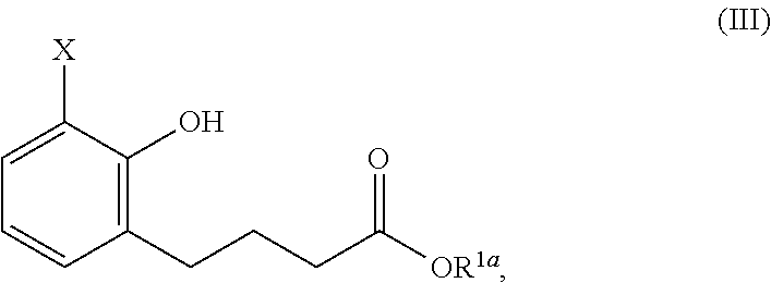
C1(CCCC([OR1a])=O)=C(O)C([X])=CC=C1
